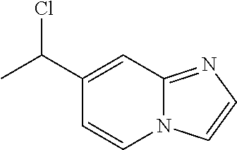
C1(C(C)Cl)=CC2=NC=CN2C=C1
